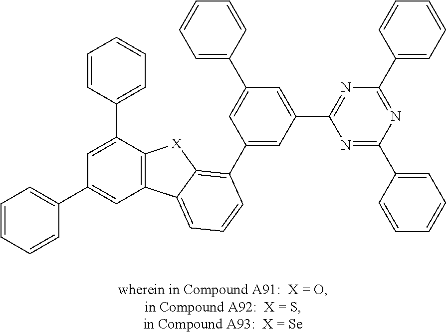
C1=CC=CC(C2=CC3=C(C(C4=CC=CC=C4)=C2)[X]C2=C(C4=CC(C5=NC(C6=CC=CC=C6)=NC(C6=CC=CC=C6)=N5)=CC(C5=CC=CC=C5)=C4)C=CC=C32)=C1
